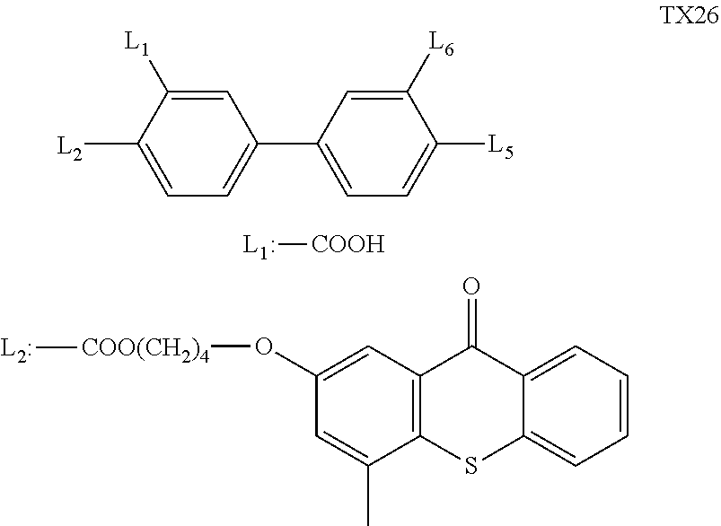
[L2]C1=CC=C(C2=CC=C([L5])C([L6])=C2)C=C1[L1].[COOH][L1:].C1(O[COO(CH2)4][L2:])=CC2=C(C(C)=C1)SC1=CC=CC=C1C2=O
